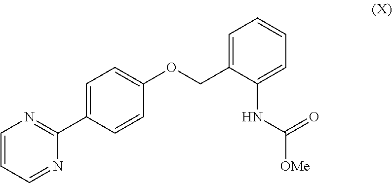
N1=CC=CN=C1C1=CC=C(OCC2=CC=CC=C2NC([OMe])=O)C=C1
